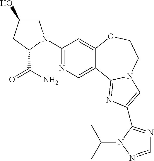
C1(N2CC(O)CC2C(N)=O)=NC=C2C(=C1)OCCN1C2=NC(C2=NC=NN2C(C)C)=C1
